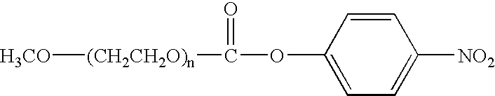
[(CH2CH2O)n]([H3CO])C(=O)OC1=CC=C([NO2])C=C1
